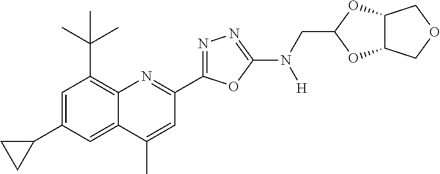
C1=C(C2CC2)C=C2C(=C1C(C)(C)C)N=C(C1=NN=C(N([H])CC3OC4C(O3)COC4)O1)C=C2C
